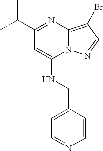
C(C)(C1=NC2=C(Br)C=NN2C(NCC2=CC=NC=C2)=C1)C
